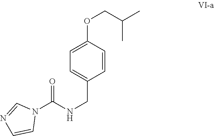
C1=CC(OCC(C)C)=CC=C1CNC(=O)N1C=NC=C1
